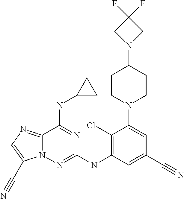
C1(Cl)=C(NC2=NN3C(=NC=C3C#N)C(NC3CC3)=N2)C=C(C#N)C=C1N1CCC(N2CC(F)(F)C2)CC1
